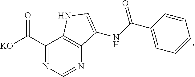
[KO]C(C1=NC=NC2=C1NC=C2NC(C1=CC=CC=C1)=O)=O
